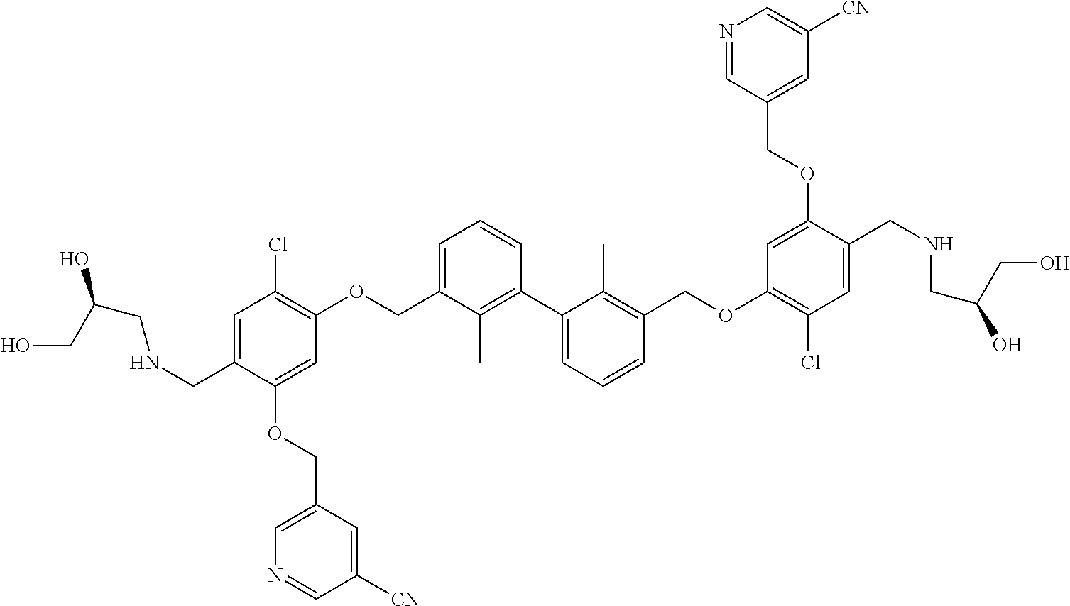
C1=C(COC2=C(Cl)C=C(CNCC(O)CO)C(OCC3=CN=CC([CN])=C3)=C2)C(C)=C(C2=CC=CC(COC3=C(Cl)C=C(CNCC(O)CO)C(OCC4=CC([CN])=CN=C4)=C3)=C2C)C=C1
